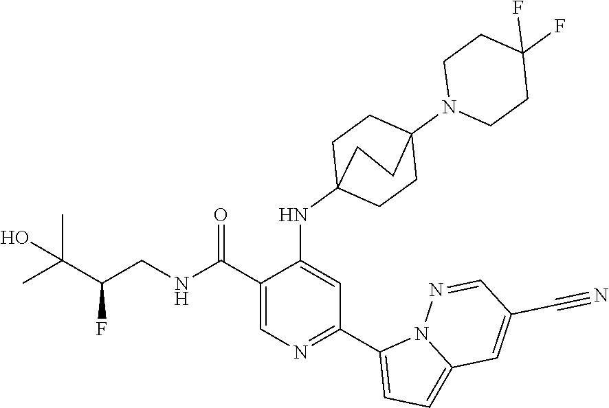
C1(C(NCC(C(C)(C)O)F)=O)=CN=C(C2=CC=C3N2N=CC(C#N)=C3)C=C1NC12CCC(N3CCC(F)(F)CC3)(CC1)CC2
